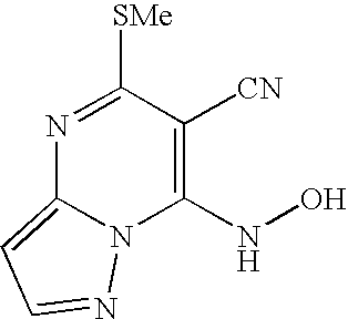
C1(NO)=C([CN])C([SMe])=NC2=CC=NN12
